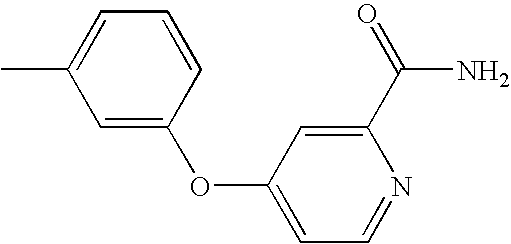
C1=C(OC2=CC=NC(C(=O)N)=C2)C=CC=C1C
